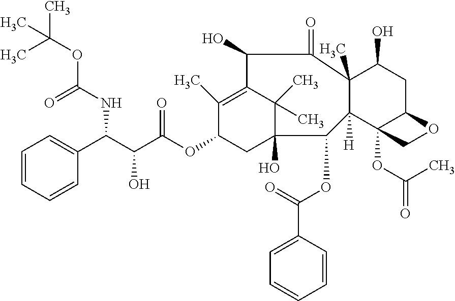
CC(C)(OC(=O)NC(C1=CC=CC=C1)C(C(=O)OC1CC2(O)C(C)(C)C(=C1C)C(O)C(=O)C1(C)C([H])(C2OC(=O)C2=CC=CC=C2)C2(OC(C)=O)C(CC1O)OC2)O)C
